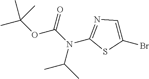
CC(OC(N(C1=NC=C(Br)S1)C(C)C)=O)(C)C
